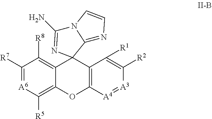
C1([R7])=[A6]C([R5])=C2C(=C1[R8])C1(C3=C(O2)[A4]=[A3]C([R2])=C3[R1])C2=NC=CN2C(N)=N1
